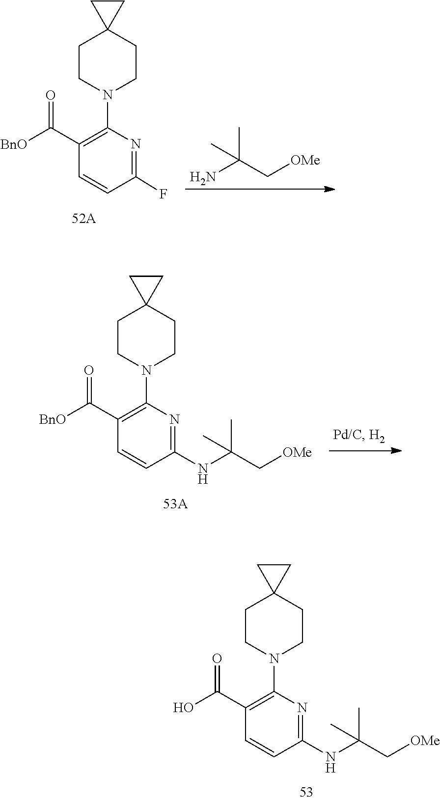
C1=CC(F)=NC(N2CCC3(CC2)CC3)=C1C(=O)[BnO].[OMe]CC(N)(C)C.C1=CC(NC(C)(C[OMe])C)=NC(N2CCC3(CC2)CC3)=C1C(=O)[BnO].C1=CC(NC(C)(C[OMe])C)=NC(N2CCC3(CC2)CC3)=C1C(=O)O
